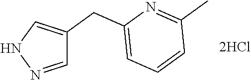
N1N=CC(CC2=CC=CC(C)=N2)=C1
